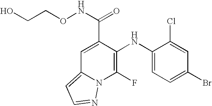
C1(NC2=C(F)N3C(=CC=N3)C=C2C(NOCCO)=O)=CC=C(Br)C=C1Cl
